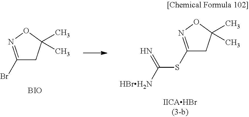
C1(SC(=N)[HBrH2N])=NOC(C)(C)C1.C1(Br)=NOC(C)(C)C1.[BIO]
